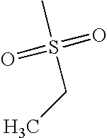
S(CC)(=O)(=O)C
